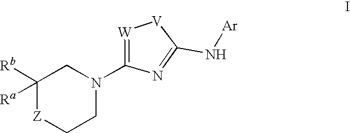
C1([Ra])([Rb])[Z]CCN(C2=[W][V]C(N[Ar])=N2)C1
